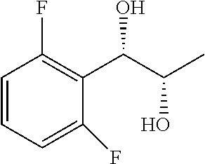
C1=CC=C(F)C(C(C(C)O)O)=C1F
